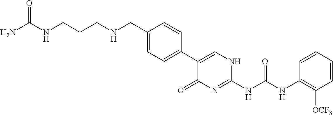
C1(CNCCCNC(N)=O)=CC=C(C2=CNC(NC(NC3=C([OCF3])C=CC=C3)=O)=NC2=O)C=C1
